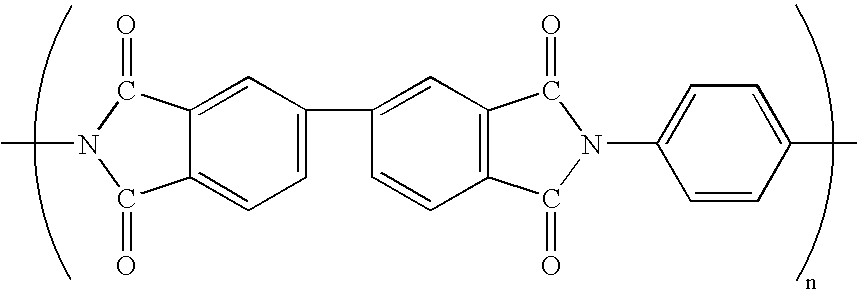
C1=C2C(=CC=C1C1=CC3=C(C=C1)C(=O)N(C1=CC=C(C)C=C1)C3=O)C(=O)N(C)C2=O
